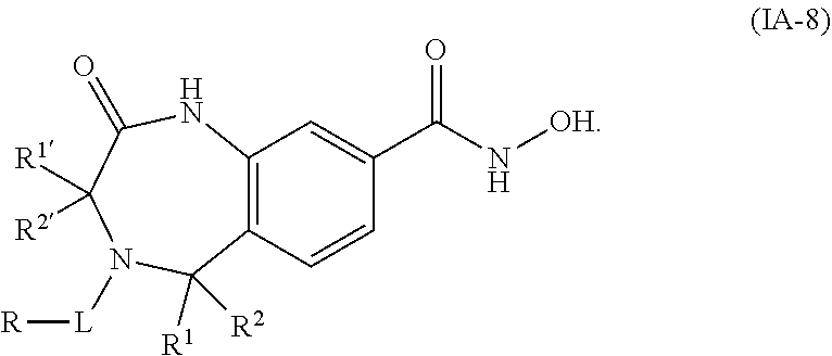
N1C(=O)C([R1])([R2])N([L][R])C([R1])([R2])C2=C1C=C(C(N[OH])=O)C=C2
